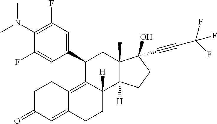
C1(C2=CC(F)=C(N(C)C)C(F)=C2)C2=C3C(=CC(=O)CC3)CCC2([H])C2([H])C(C)(C1)C(C#CC(F)(F)F)(O)CC2
